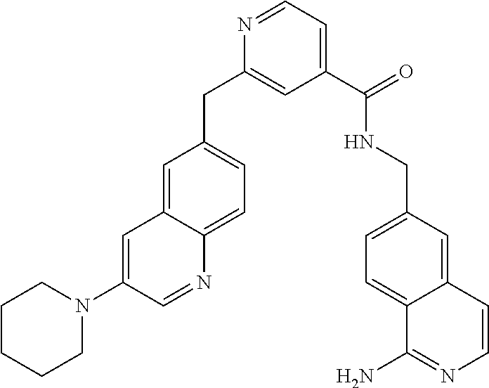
N1=CC=C(C(=O)NCC2=CC=C3C(=C2)C=CN=C3N)C=C1CC1=CC=C2C(=C1)C=C(N1CCCCC1)C=N2
